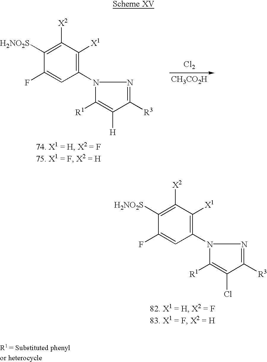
C1([X1])=C(N2C([R1])=C([H])C([R3])=N2)C=C(F)C([H2NO2S])=C1[X2].[Cl2].[CH3CO2H].C1([X1])=C(N2C([R1])=C(Cl)C([R3])=N2)C=C(F)C([H2NO2S])=C1[X2]
